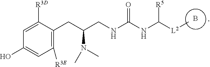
B.C1=C([R3D])C(CC(CNC(NC([L2]C)[R5])=O)N(C)C)=C([R3E])C=C1O
